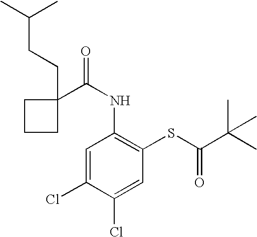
C(NC1=C(SC(=O)C(C)(C)C)C=C(Cl)C(Cl)=C1)(=O)C1(CCC(C)C)CCC1
